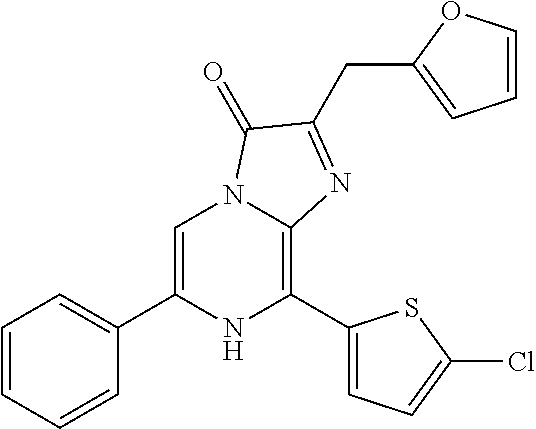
C1=C(C2=CC=CC=C2)NC(C2=CC=C(Cl)S2)=C2N1C(=O)C(CC1=CC=CO1)=N2
